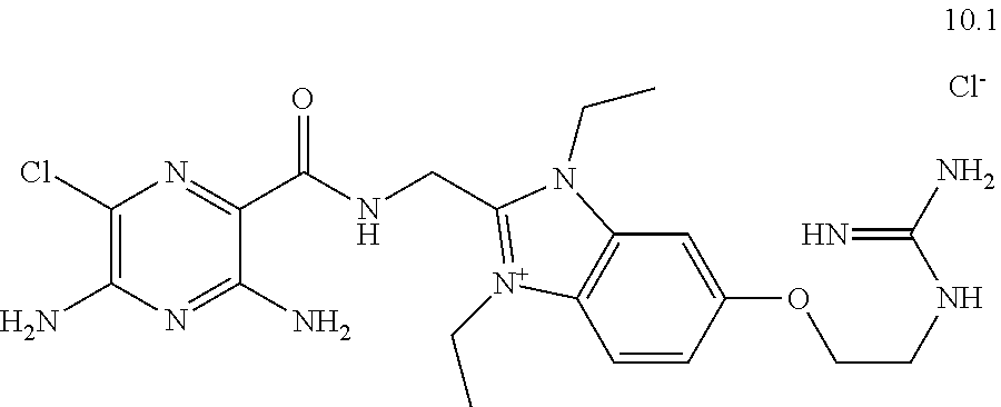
[Cl-].C1(Cl)=C(N)N=C(N)C(C(NCC2=[N+](CC)C3=C(C=C(OCCNC(N)=N)C=C3)N2CC)=O)=N1
